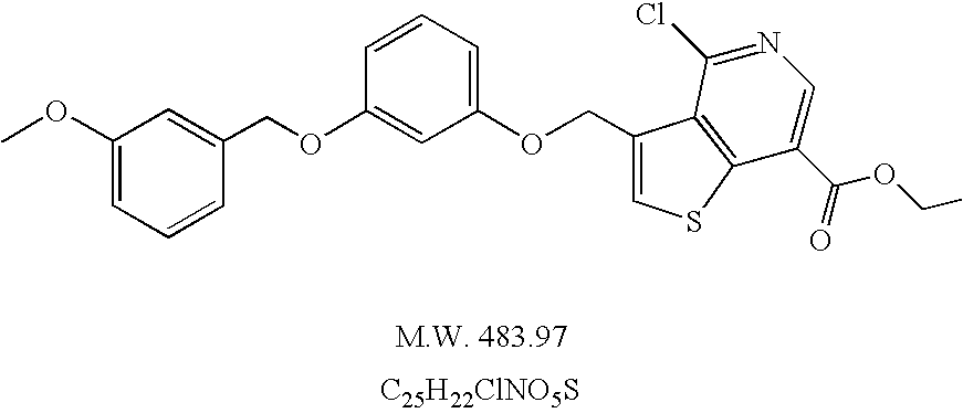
[C25H22ClNO5S].C1(OC)=CC=CC(COC2=CC(OCC3=CSC4=C3C(Cl)=NC=C4C(=O)OCC)=CC=C2)=C1
